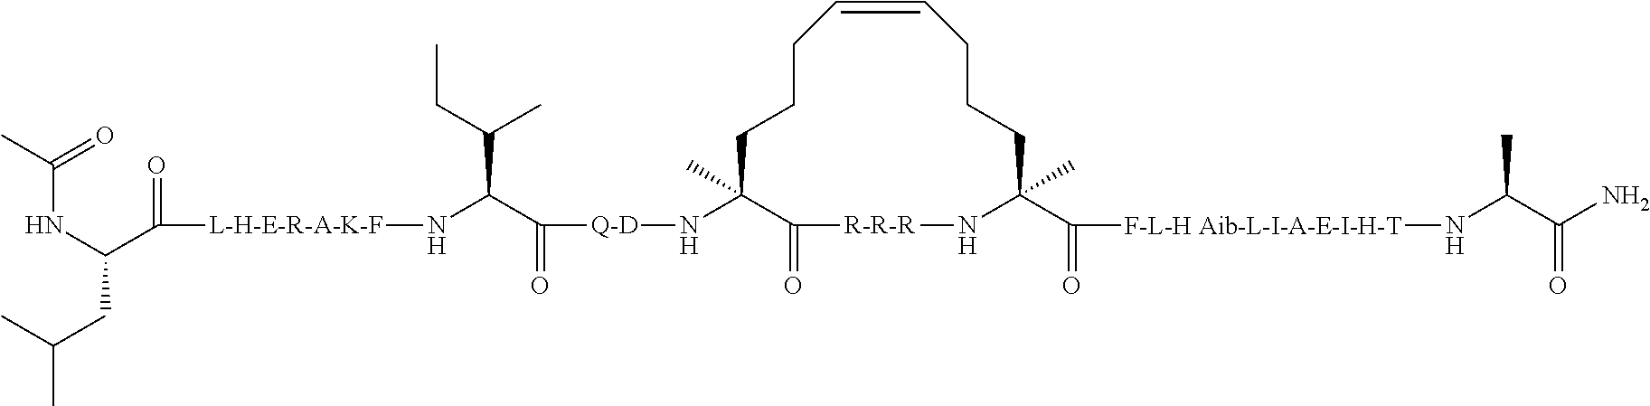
C1CCC=CCCCC(C(=O)[F-L-H Aib-L-I-A-E-I-H-T]NC(C)C(N)=O)(C)N[R-R-R]C(=O)C1(C)N[Q-D]C(C(C(C)CC)N[L-H-E-R-A-K-F]C(=O)C(NC(=O)C)CC(C)C)=O
